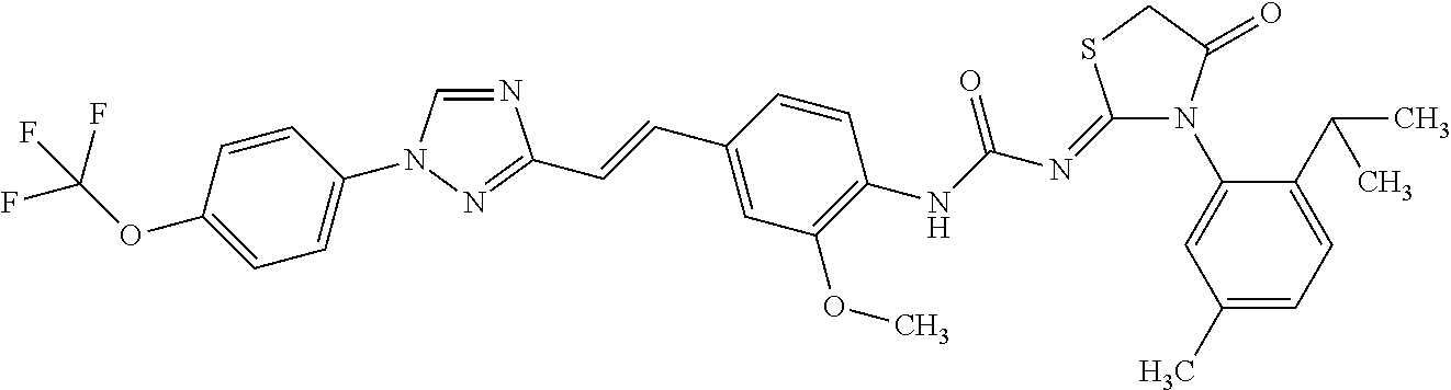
N1=CN(C2=CC=C(OC(F)(F)F)C=C2)N=C1C=CC1=CC(OC)=C(NC(=O)N=C2N(C3=CC(C)=CC=C3C(C)C)C(=O)CS2)C=C1
